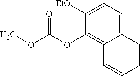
COC(OC1=C2C(=CC=C1[EtO])C=CC=C2)=O
